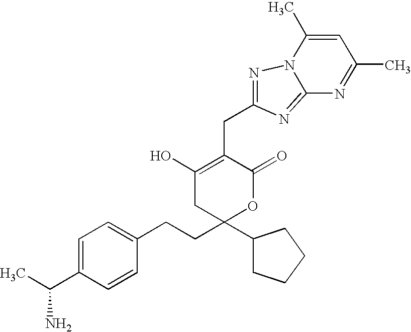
C1=C(C(C)N)C=CC(CCC2(C3CCCC3)OC(=O)C(CC3=NN4C(C)=CC(C)=NC4=N3)=C(O)C2)=C1
